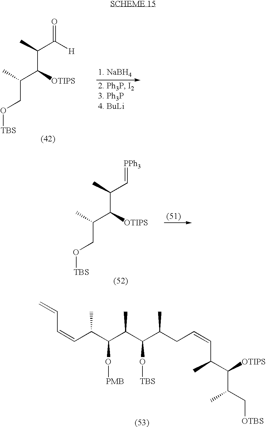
C(C([OTIPS])C(CO[TBS])C)(C([H])=O)C.C(C([OTIPS])C(CO[TBS])C)(C=[PPh3])C.C(C=CC(C(C(C(C(CC=CC(C(C(C[OTBS])C)[OTIPS])C)C)O[TBS])C)O[PMB])C)=C
